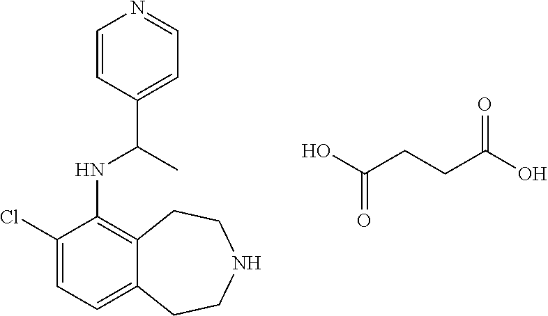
C1(Cl)=CC=C2C(=C1NC(C1=CC=NC=C1)C)CCNCC2.OC(CCC(O)=O)=O
